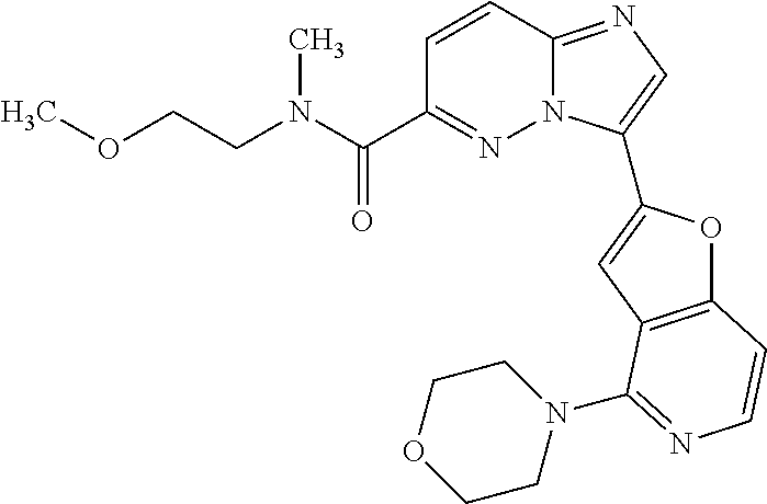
C1=CC2=NC=C(C3=CC4=C(O3)C=CN=C4N3CCOCC3)N2N=C1C(N(CCOC)C)=O
